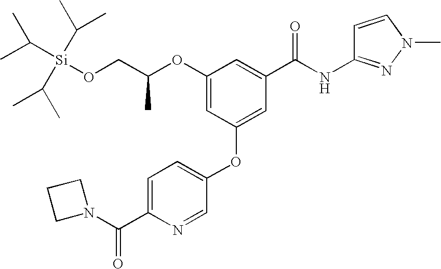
N1=CC(OC2=CC(C(NC3=NN(C)C=C3)=O)=CC(OC(CO[Si](C(C)C)(C(C)C)C(C)C)C)=C2)=CC=C1C(N1CCC1)=O
